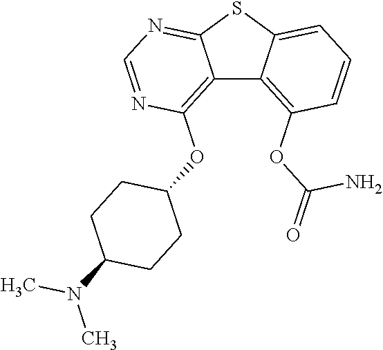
C12=C(OC3CCC(N(C)C)CC3)N=CN=C1SC1=CC=CC(OC(N)=O)=C21
